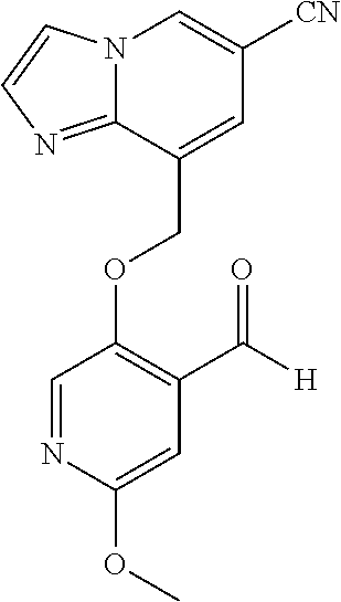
C(OC1=C(C([H])=O)C=C(OC)N=C1)C1=CC([CN])=CN2C1=NC=C2
